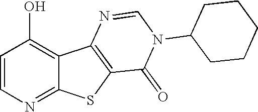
C1=CN=C2C(=C1O)C1=C(S2)C(=O)N(C2CCCCC2)C=N1
